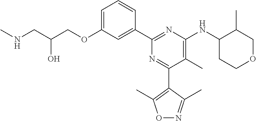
C1=C(OCC(CNC)O)C=C(C2=NC(NC3CCOCC3C)=C(C)C(C3=C(C)ON=C3C)=N2)C=C1
